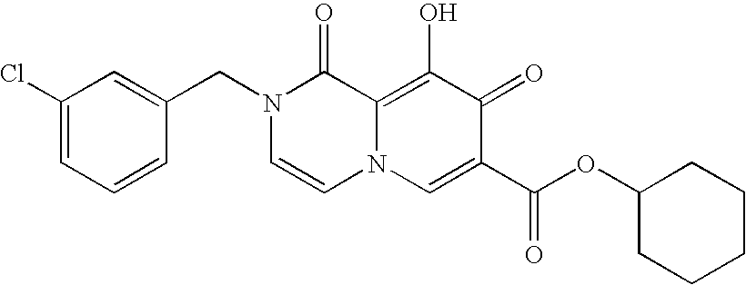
C1=C(CN2C=CN3C(=C(O)C(=O)C(C(OC4CCCCC4)=O)=C3)C2=O)C=CC=C1Cl
